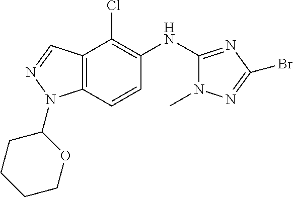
C12=C(C=CC(NC3=NC(Br)=NN3C)=C1Cl)N(C1CCCCO1)N=C2
